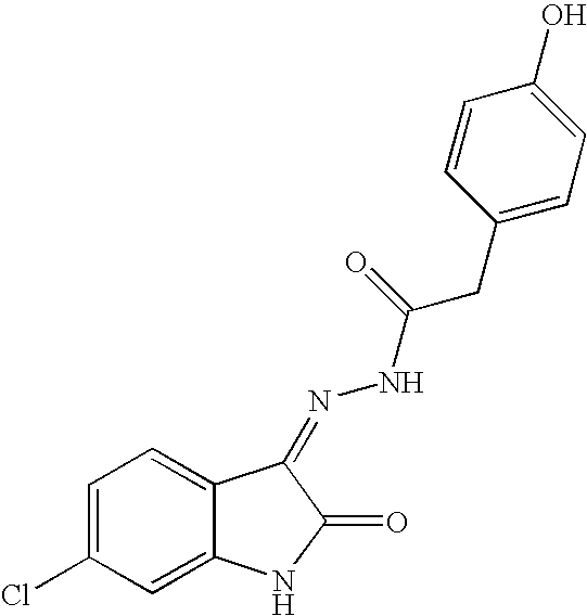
C1=C(Cl)C=C2C(=C1)C(=NNC(CC1=CC=C(O)C=C1)=O)C(=O)N2
